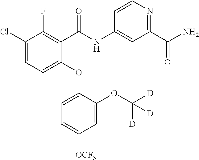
C1(Cl)=CC=C(OC2=CC=C([OCF3])C=C2OC([D])([D])[D])C(C(NC2=CC(C(N)=O)=NC=C2)=O)=C1F
